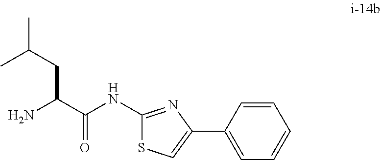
NC(C(NC1=NC(C2=CC=CC=C2)=CS1)=O)CC(C)C
